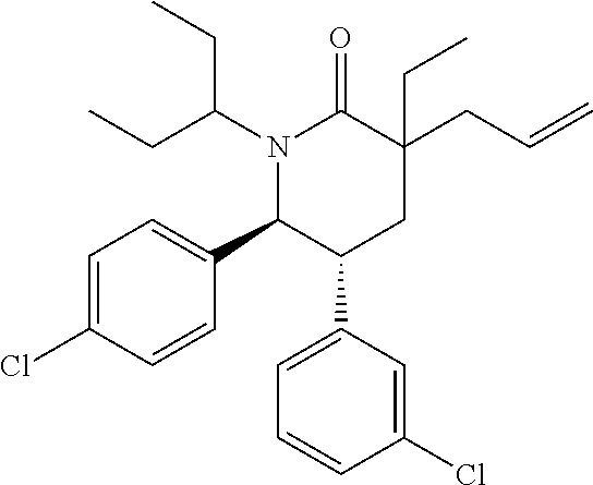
C(CC1(CC)C(=O)N(C(CC)CC)C(C2=CC=C(Cl)C=C2)C(C2=CC=CC(Cl)=C2)C1)=C
